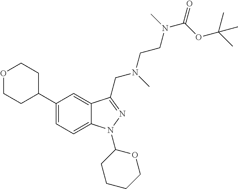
C1(C2CCOCC2)=CC=C2C(=C1)C(CN(CCN(C(OC(C)(C)C)=O)C)C)=NN2C1CCCCO1
